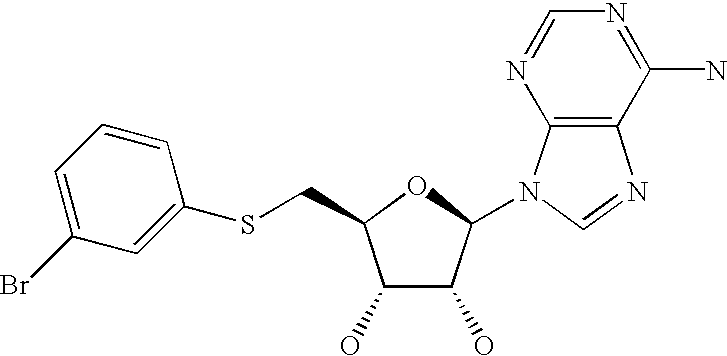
C1(O)C(O)C(N2C3=C(N=C2)C(N)=NC=N3)OC1CSC1=CC(Br)=CC=C1
